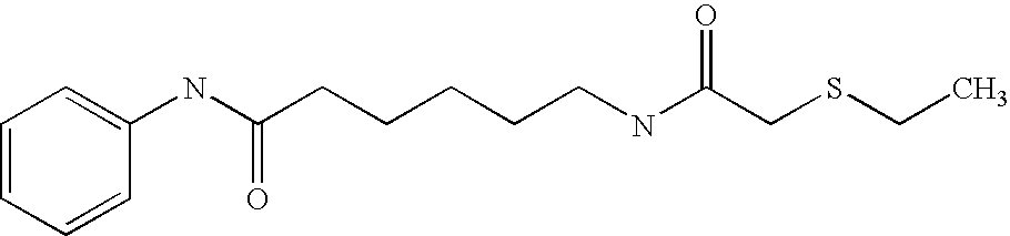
C1=CC=CC(NC(CCCCCNC(CSCC)=O)=O)=C1
